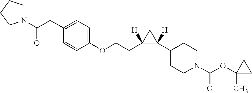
C1(C2([H])CC2(CCOC2=CC=C(CC(N3CCCC3)=O)C=C2)[H])CCN(C(OC2(C)CC2)=O)CC1
